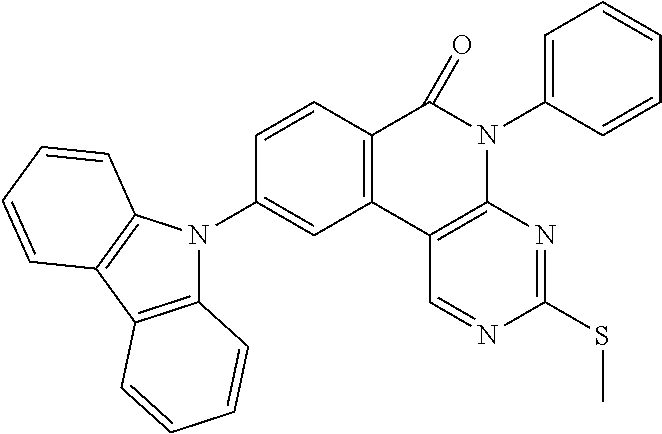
C12=C(C3=C(N(C4=CC=CC=C4)C1=O)N=C(SC)N=C3)C=C(N1C3=C(C4=C1C=CC=C4)C=CC=C3)C=C2
